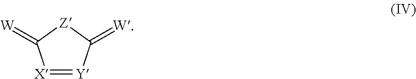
[X]1=[Y]C(=[W])[Z]C1=[W]
